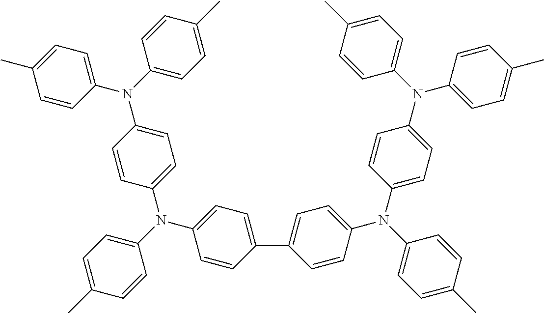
C1=CC(C2=CC=C(N(C3=CC=C(C)C=C3)C3=CC=C(N(C4=CC=C(C)C=C4)C4=CC=C(C)C=C4)C=C3)C=C2)=CC=C1N(C1=CC=C(C)C=C1)C1=CC=C(N(C2=CC=C(C)C=C2)C2=CC=C(C)C=C2)C=C1
